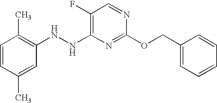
C1(F)=C(NNC2=C(C)C=CC(C)=C2)N=C(OCC2=CC=CC=C2)N=C1
